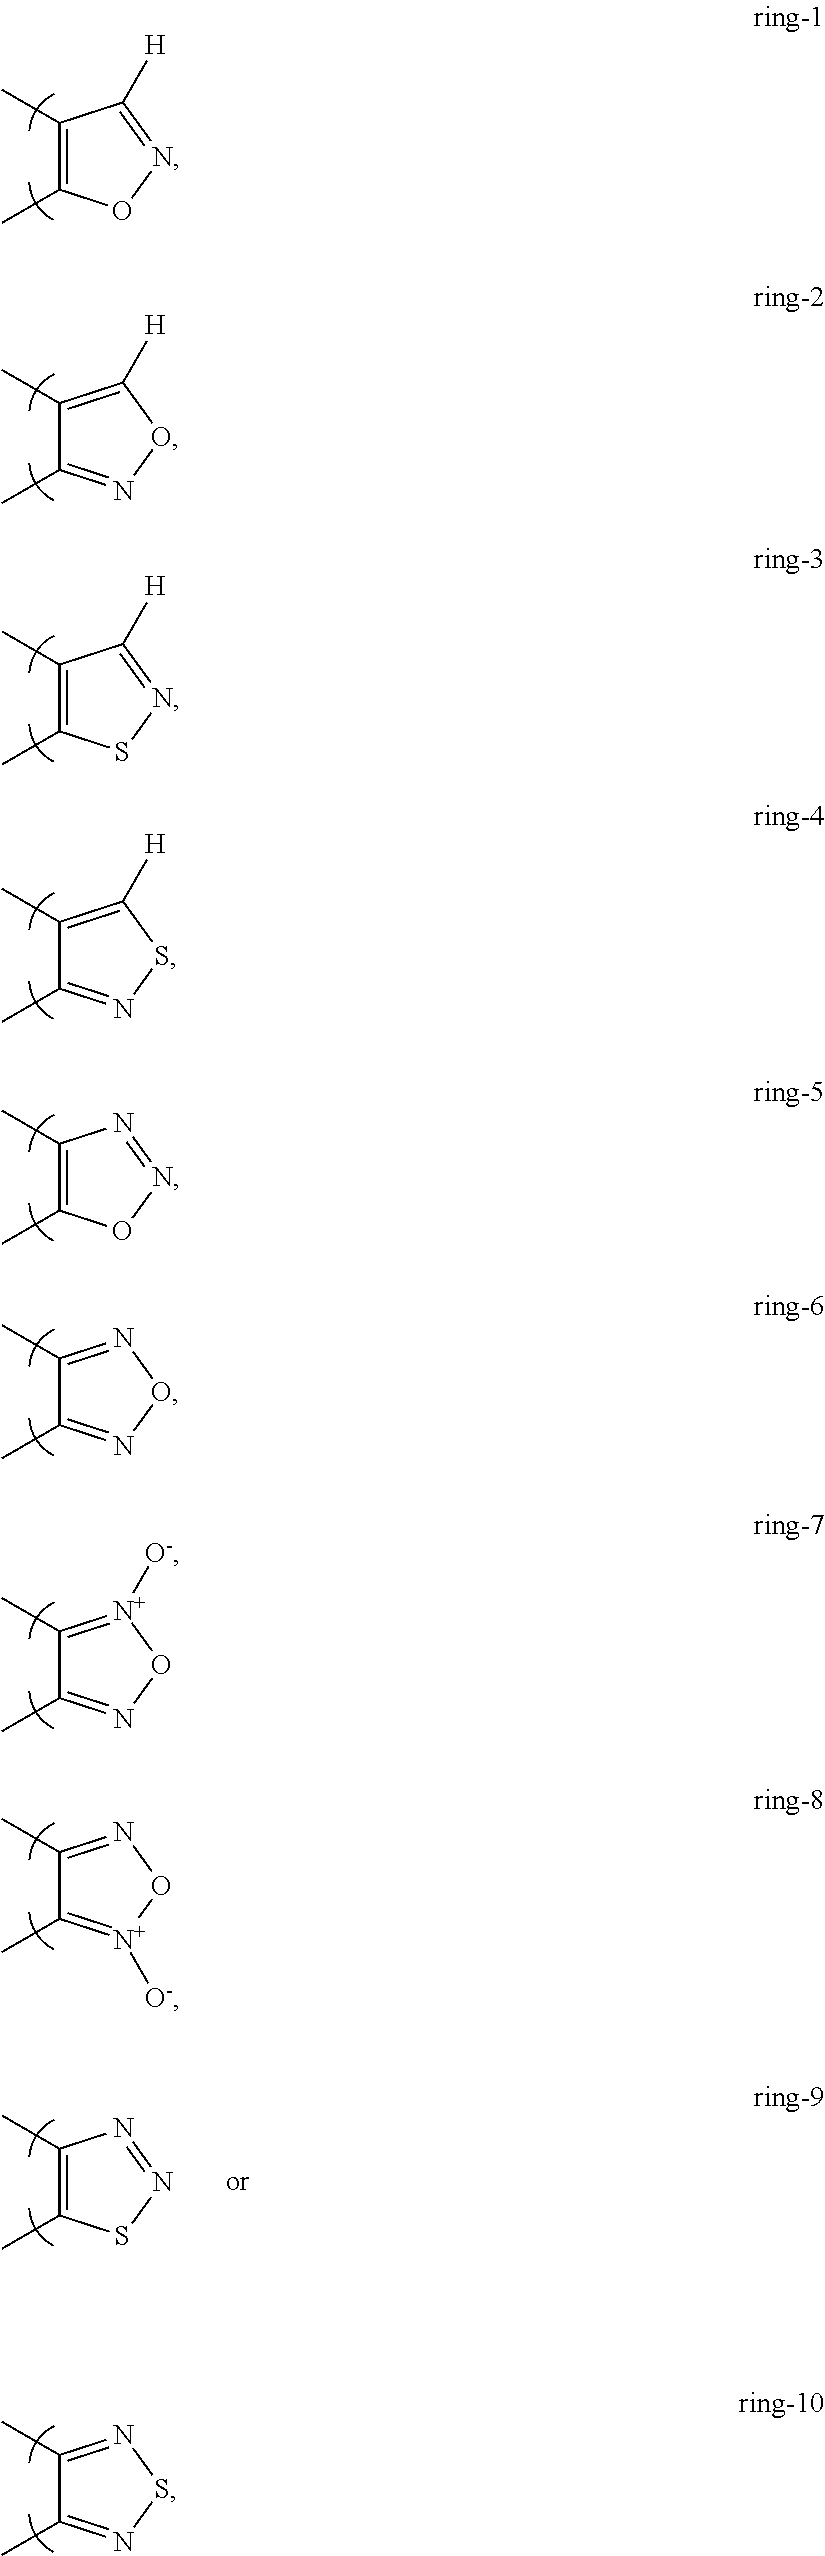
C1(C)=C(C)ON=C1[H].C1(C)=C([H])ON=C1C.C1(C)=C(C)SN=C1[H].C1(C)=C([H])SN=C1C.C1(C)=C(C)ON=N1.C1(C)=NON=C1C.C1(C)=[N+]([O-])ON=C1C.C1(C)=NO[N+]([O-])=C1C.C1(C)=NSN=C1C.C1(C)=C(C)SN=N1
